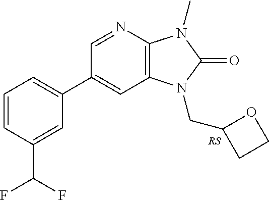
C1(C2=CC=CC(C(F)F)=C2)=CC2=C(N=C1)N(C)C(=O)N2CC1CCO1
